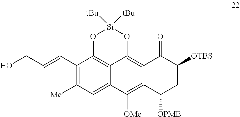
C1(C=CCO)=C([Me])C=C2C3=C1O[Si]([tBu])([tBu])OC3=C1C(=C2[OMe])C([OPMB])CC([OTBS])C1=O
